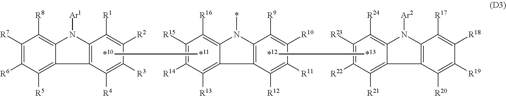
C1([R7])=C([R6])C([R5])=C2C(=C1[R8])N([Ar1])C1=C2C([R4])=C([R3])C([R2])=C1[R1].[*10][*11].C1([R15])=C([R14])C([R13])=C2C(=C1[R16])N(*)C1=C2C([R12])=C([R11])C([R10])=C1[R9].[*12][*13].C1([R23])=C([R22])C([R21])=C2C(=C1[R24])N([Ar2])C1=C2C([R20])=C([R19])C([R18])=C1[R17]
